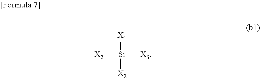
[X2][Si]([X3])([X1])[X2]
